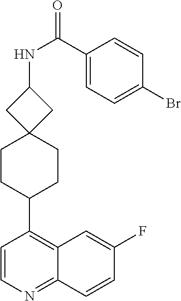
C12=NC=CC(C3CCC4(CC3)CC(NC(C3=CC=C(Br)C=C3)=O)C4)=C1C=C(F)C=C2
